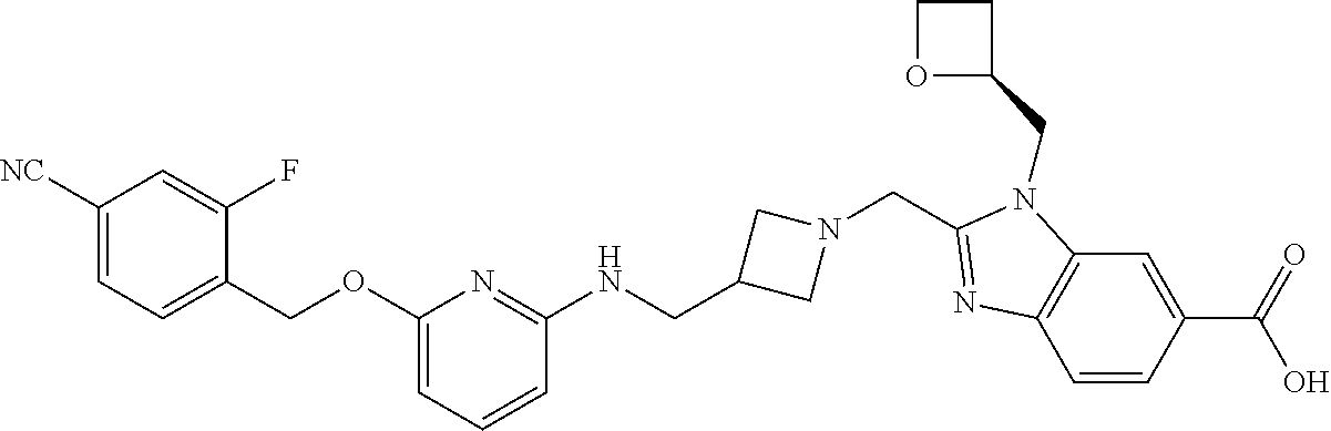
C1([NC])=CC=C(COC2=CC=CC(NCC3CN(CC4=NC5=C(C=C(C(=O)O)C=C5)N4CC4CCO4)C3)=N2)C(F)=C1
